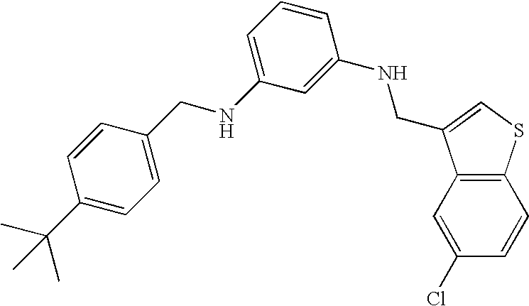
C1(C(C)(C)C)=CC=C(CNC2=CC=CC(NCC3=CSC4=C3C=C(Cl)C=C4)=C2)C=C1
